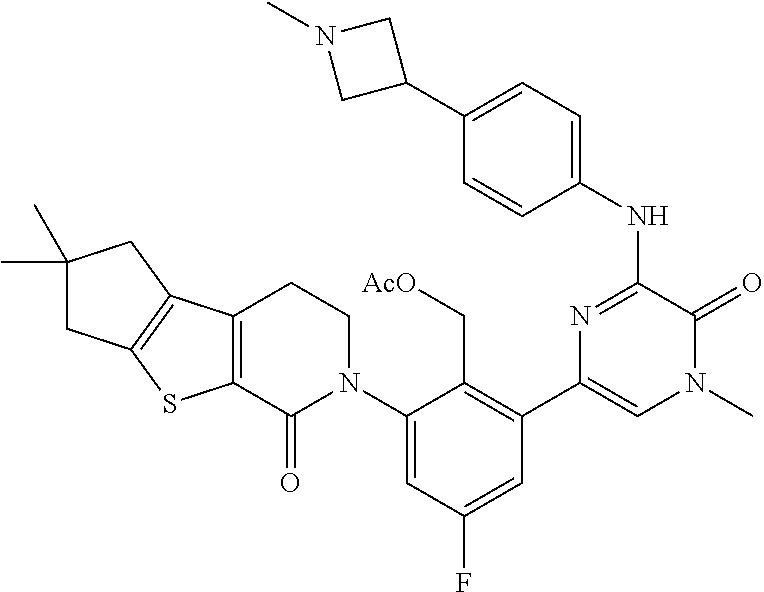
C1(N2CCC3=C(C2=O)SC2=C3CC(C)(C)C2)=CC(F)=CC(C2=CN(C)C(=O)C(NC3=CC=C(C4CN(C)C4)C=C3)=N2)=C1C[AcO]
